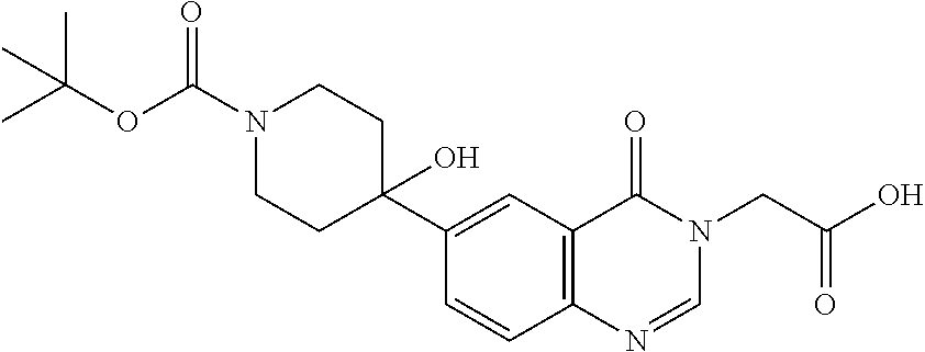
C1=CC2=C(C=C1C1(O)CCN(C(=O)OC(C)(C)C)CC1)C(=O)N(CC(=O)O)C=N2
